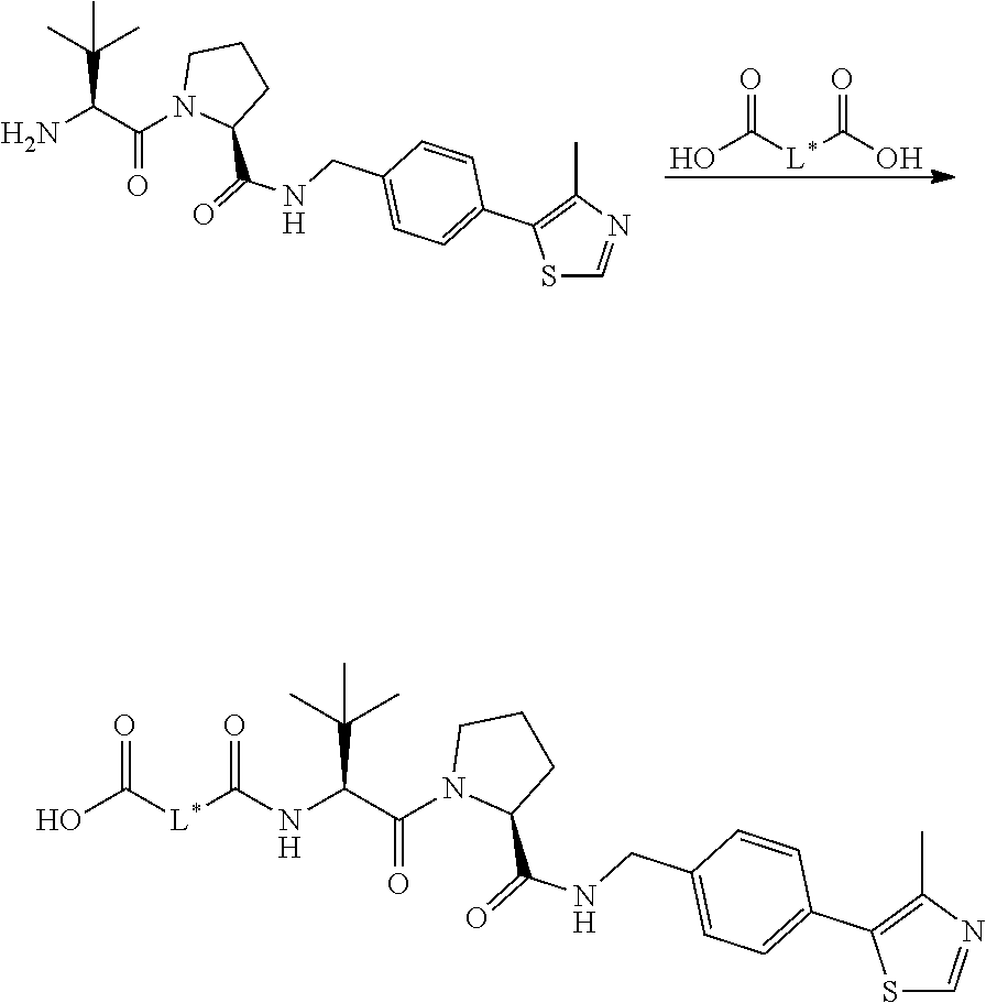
OC([L*]C(O)=O)=O.C(C(N)C(=O)N1C(C(NCC2=CC=C(C3=C(C)N=CS3)C=C2)=O)CCC1)(C)(C)C.C(C(NC(=O)[L*]C(=O)O)C(=O)N1C(C(NCC2=CC=C(C3=C(C)N=CS3)C=C2)=O)CCC1)(C)(C)C
